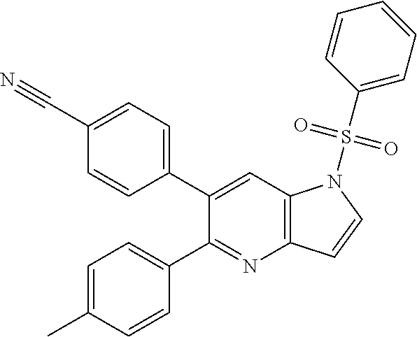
C1=C(C#N)C=CC(C2=CC3=C(N=C2C2=CC=C(C)C=C2)C=CN3S(C2=CC=CC=C2)(=O)=O)=C1
